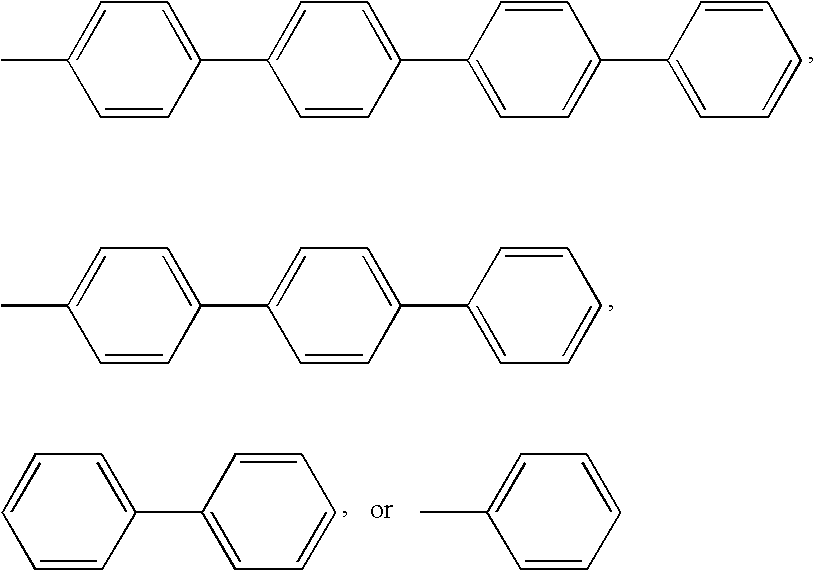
C1=CC(C2=CC=CC=C2)=CC=C1C1=CC=C(C)C=C1.C1=CC(C2=CC=C(C3=CC=CC=C3)C=C2)=CC=C1C1=CC=C(C)C=C1.C1=CC=C(C)C=C1.C1=CC(C2=CC=CC=C2)=CC=C1
